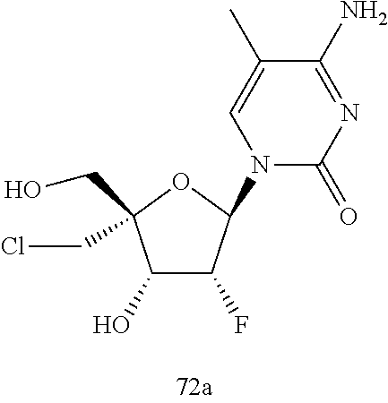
C1(O)C(F)C(N2C(=O)N=C(N)C(C)=C2)OC1(CCl)CO
